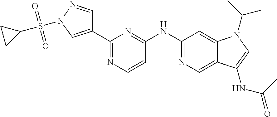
C1(NC2=NC=C3C(=C2)N(C(C)C)C=C3NC(=O)C)=NC(C2=CN(S(C3CC3)(=O)=O)N=C2)=NC=C1
